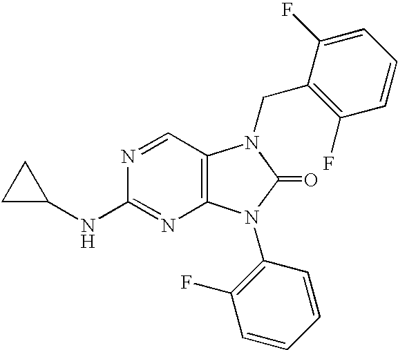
C1C(NC2=NC3=C(C=N2)N(CC2=C(F)C=CC=C2F)C(=O)N3C2=C(F)C=CC=C2)C1
